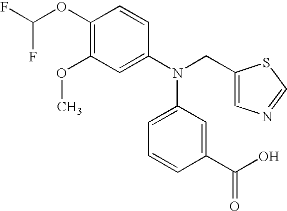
C1(OC(F)F)=C(OC)C=C(N(CC2=CN=CS2)C2=CC=CC(C(O)=O)=C2)C=C1
